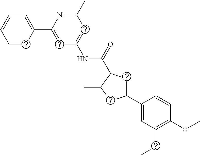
C1=CC(C2=CC(NC(=O)C3CC(C4=CC(CC)=C(OC)C=C4)CC3C)=CC(C)=N2)=CC=C1
